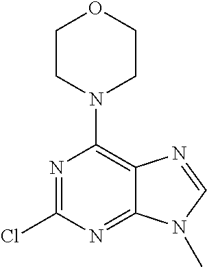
N1=C(Cl)N=C2C(=C1N1CCOCC1)N=CN2C
